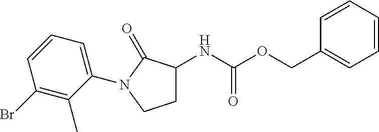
C1=C(N2CCC(NC(OCC3=CC=CC=C3)=O)C2=O)C(C)=C(Br)C=C1
